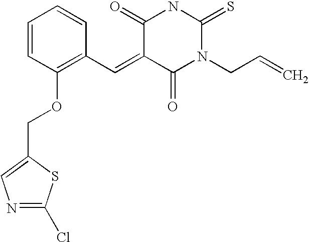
C1=CC(OCC2=CN=C(Cl)S2)=C(C=C2C(=O)N(CC=C)C(=S)NC2=O)C=C1
